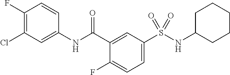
C1(F)=C(Cl)C=C(NC(C2=CC(S(NC3CCCCC3)(=O)=O)=CC=C2F)=O)C=C1
